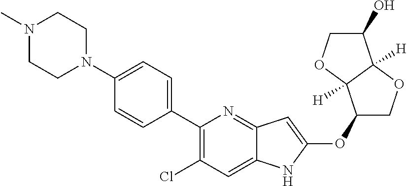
C1(C2=CC=C(N3CCN(C)CC3)C=C2)=C(Cl)C=C2C(=N1)C=C(OC1COC3([H])C1([H])OCC3O)N2
